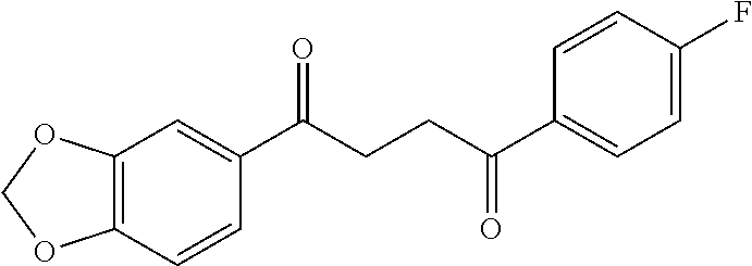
C12=C(C=CC(C(CCC(C3=CC=C(F)C=C3)=O)=O)=C1)OCO2
